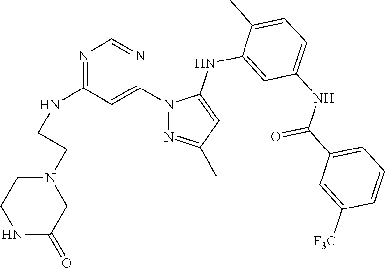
N1=C(NCCN2CCNC(=O)C2)C=C(N2N=C(C)C=C2NC2=CC(NC(C3=CC=CC([F3C])=C3)=O)=CC=C2C)N=C1
